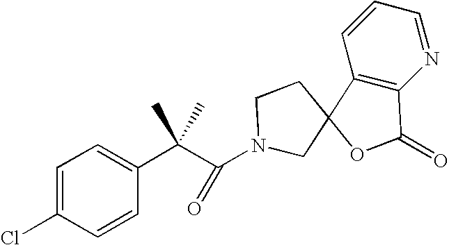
C1=C(Cl)C=CC(C(C(=O)N2CCC3(C4=C(N=CC=C4)C(=O)O3)C2)(C)C)=C1
